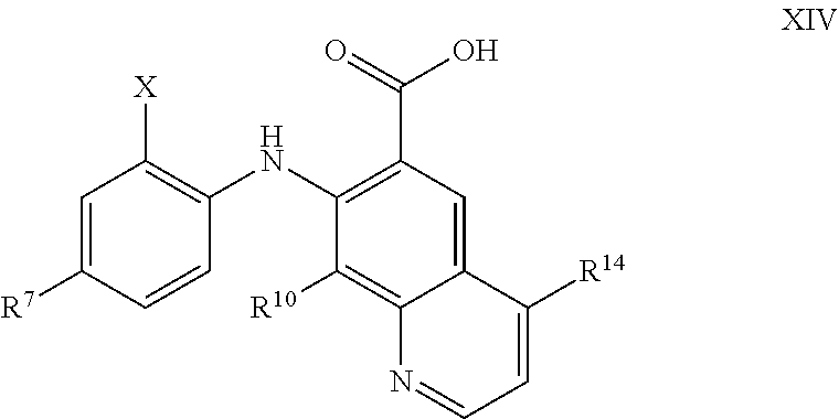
C1(NC2=C([X])C=C([R7])C=C2)=C(C(=O)O)C=C2C(=C1[R10])N=CC=C2[R14]
